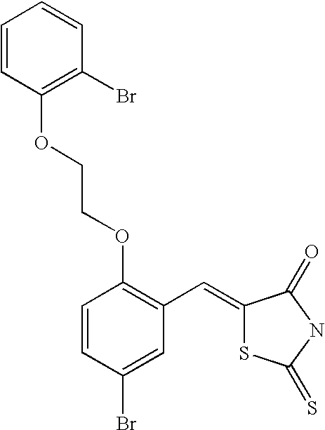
C1=CC(OCCOC2=C(C=C3SC(=S)NC3=O)C=C(Br)C=C2)=C(Br)C=C1
